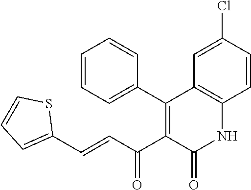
C(=CC(C1=C(C2=CC=CC=C2)C2=C(NC1=O)C=CC(Cl)=C2)=O)C1=CC=CS1
